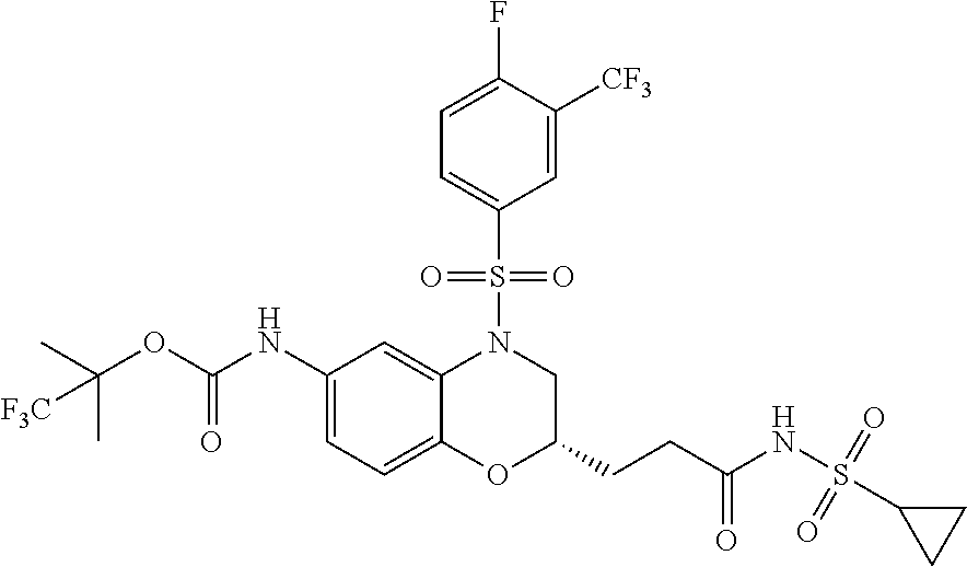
C1(NC(OC(C)(C)[F3C])=O)=CC=C2C(=C1)N(S(C1=CC=C(F)C([CF3])=C1)(=O)=O)CC(CCC(=O)NS(C1CC1)(=O)=O)O2
